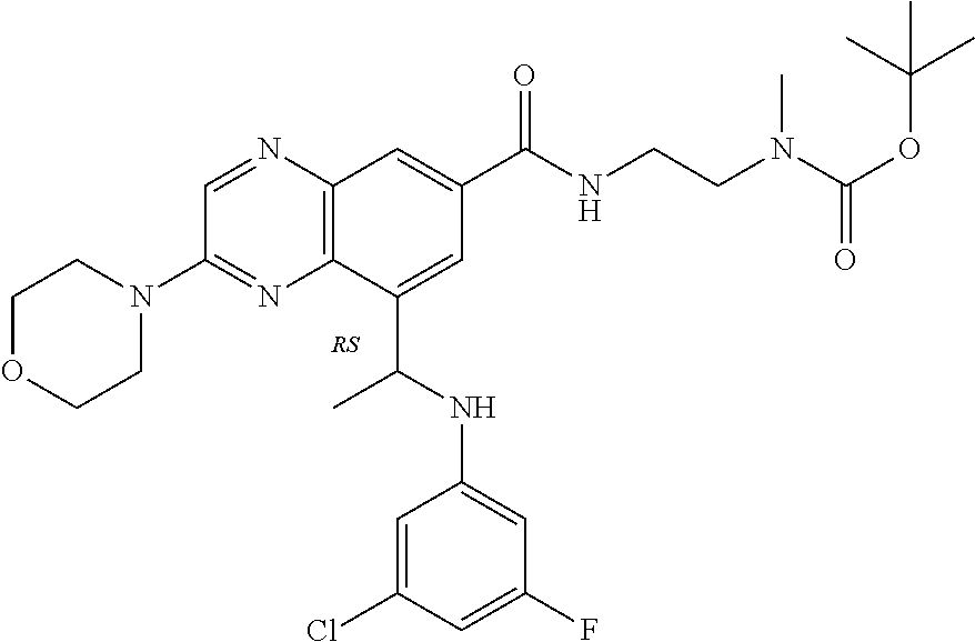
N1=CC(N2CCOCC2)=NC2=C1C=C(C(NCCN(C(OC(C)(C)C)=O)C)=O)C=C2C(NC1=CC(F)=CC(Cl)=C1)C
